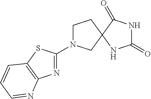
C1N(C2=NC3=C(S2)C=CC=N3)CC2(C1)NC(=O)NC2=O
